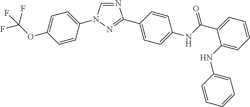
N1=CN(C2=CC=C(OC(F)(F)F)C=C2)N=C1C1=CC=C(NC(=O)C2=CC=CC=C2NC2=CC=CC=C2)C=C1
